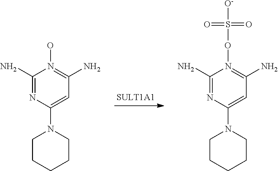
C1(N)=NC(N2CCCCC2)=CC(N)=N1O.C1(N)=NC(N2CCCCC2)=CC(N)=N1OS(=O)(=O)[O-]
